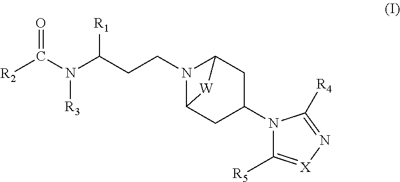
N1(C2CC3N(CCC(N(C([R2])=O)[R3])[R1])C(C2)[W]3)C([R5])=[X]N=C1[R4]
